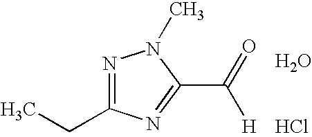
N1=C(CC)N=C(C([H])=O)N1C.O.Cl
